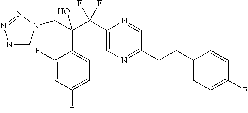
N1=CN(CC(C2=CC=C(F)C=C2F)(C(F)(F)C2=CN=C(CCC3=CC=C(F)C=C3)C=N2)O)N=N1
